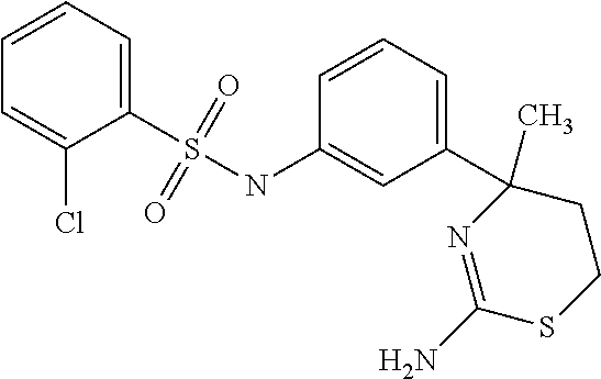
C1(S(NC2=CC(C3(C)N=C(N)SCC3)=CC=C2)(=O)=O)=CC=CC=C1Cl
